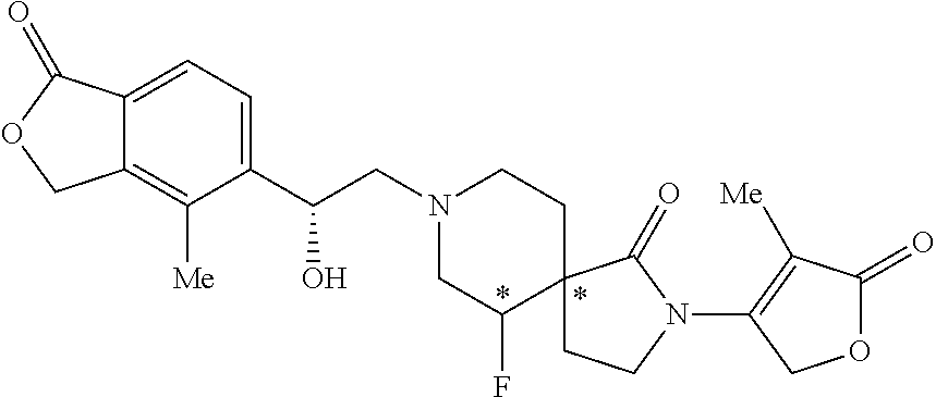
C1(C(CN2CC(F)C3(CC2)CCN(C2=C([Me])C(=O)OC2)C3=O)O)=CC=C2C(=C1[Me])COC2=O
